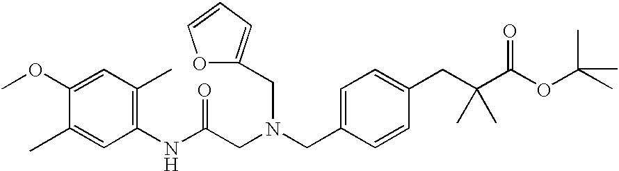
C1(NC(CN(CC2=CC=C(CC(C(OC(C)(C)C)=O)(C)C)C=C2)CC2=CC=CO2)=O)=C(C)C=C(OC)C(C)=C1
